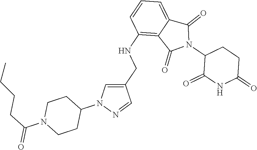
C1(NCC2=CN(C3CCN(C(CCCC)=O)CC3)N=C2)=C2C(=CC=C1)C(=O)N(C1C(=O)NC(=O)CC1)C2=O
